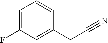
C1(F)=CC=CC(CC#N)=C1
